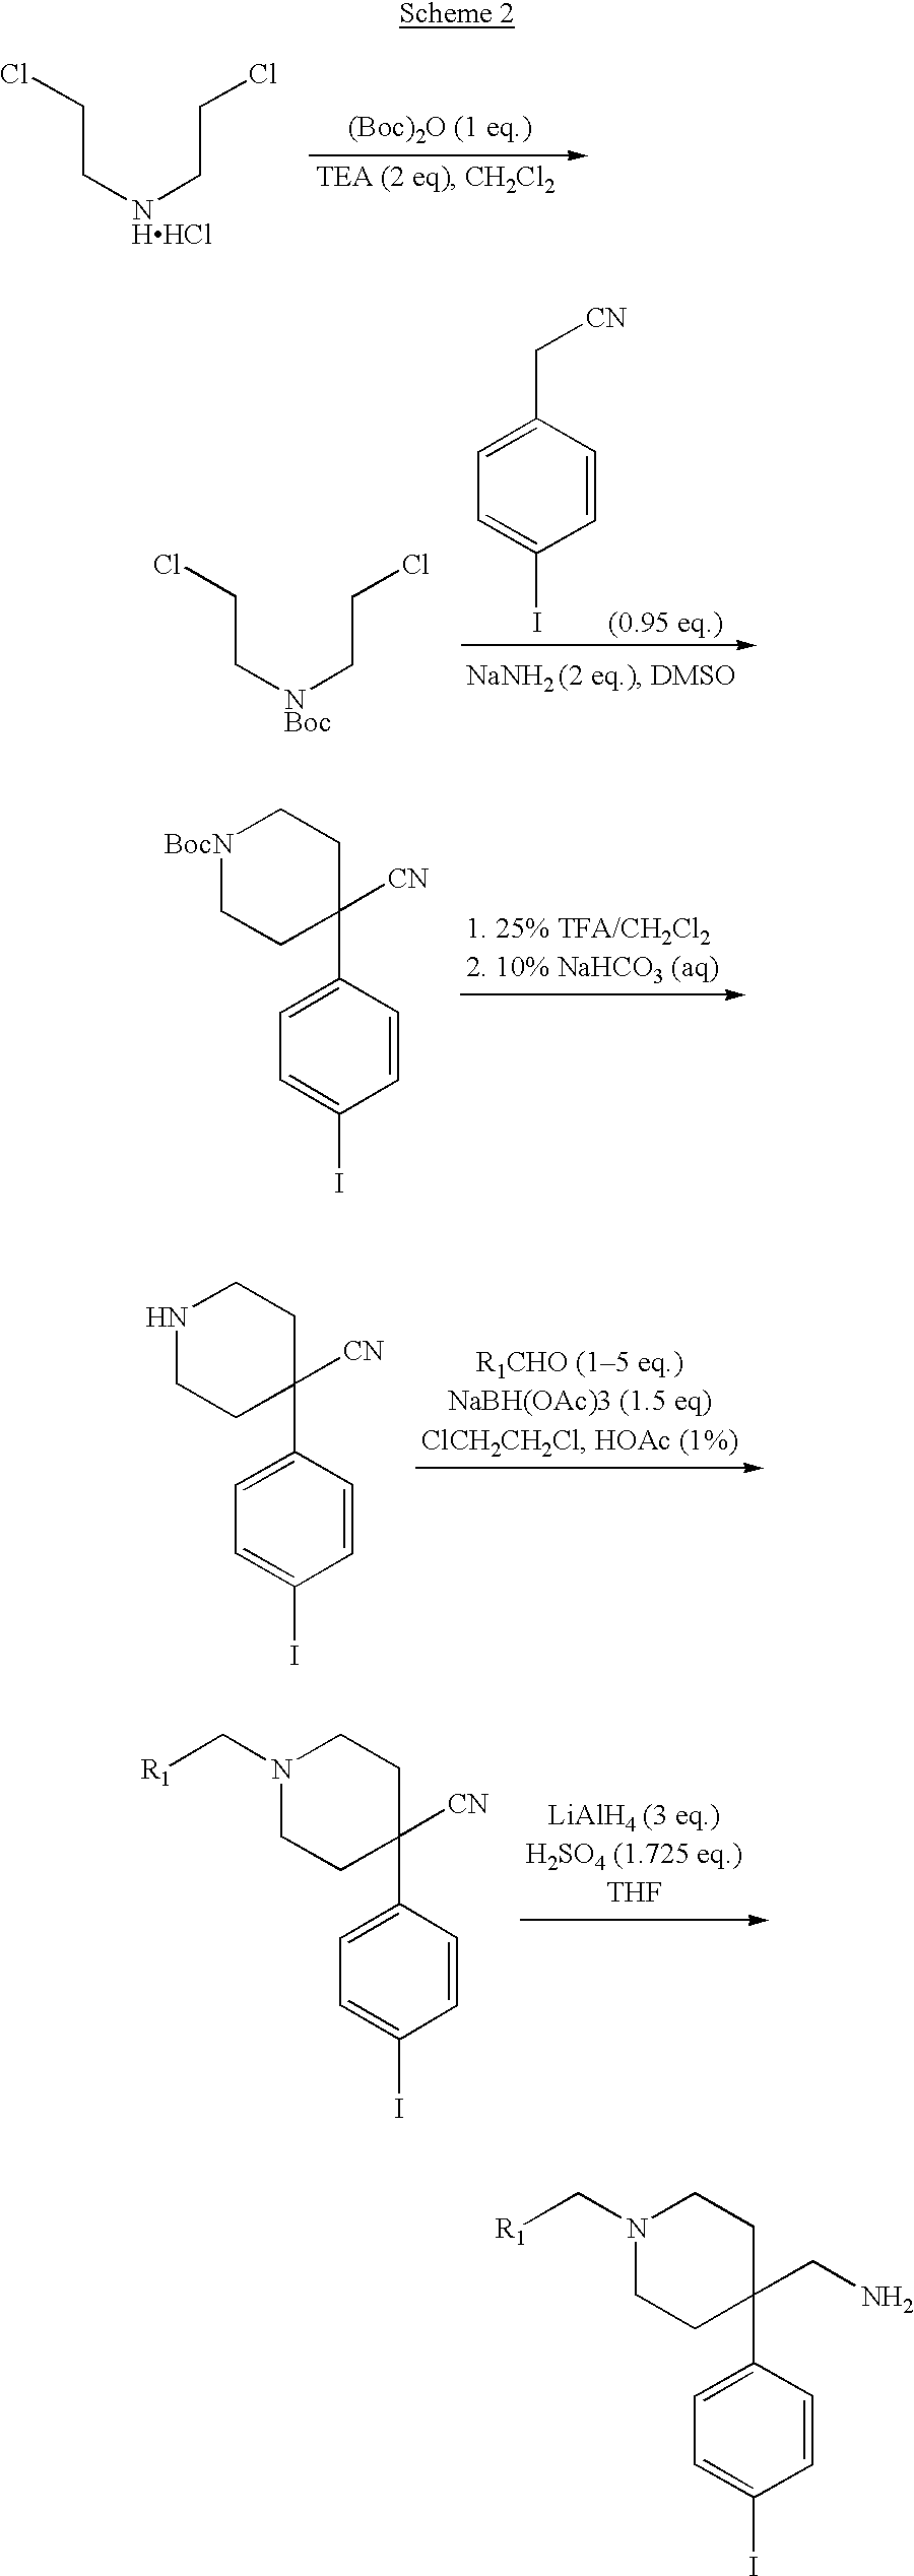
C(C[NHHCl]CCCl)Cl.C(C[NBoc]CCCl)Cl.C1(C[CN])=CC=C(I)C=C1.[(0.95 eq.)].N1(C[R1])CCC(C2=CC=C(I)C=C2)(CN)CC1.[BocN]1CCC(C2=CC=C(I)C=C2)([CN])CC1.N1CCC(C2=CC=C(I)C=C2)([CN])CC1.N1(C[R1])CCC(C2=CC=C(I)C=C2)([CN])CC1
